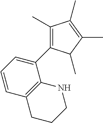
C1(C)=C(C2=CC=CC3=C2NCCC3)C(C)C(C)=C1C
